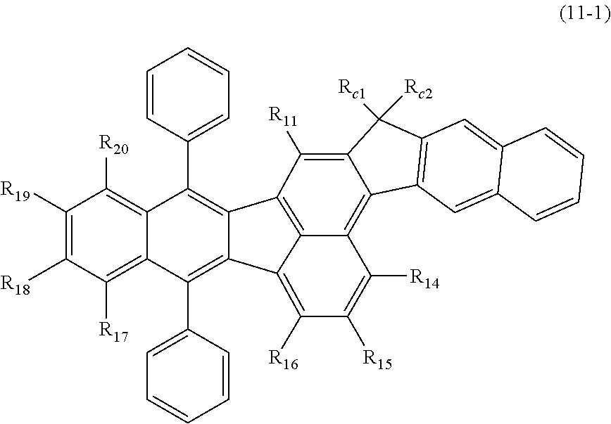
C1([R19])=C([R18])C([R17])=C2C(=C1[R20])C(C1=CC=CC=C1)=C1C(=C2C2=CC=CC=C2)C2=C([R16])C([R15])=C([R14])C3=C4C(=C([R11])C1=C32)C([Rc1])([Rc2])C1=C4C=C2C(=C1)C=CC=C2
